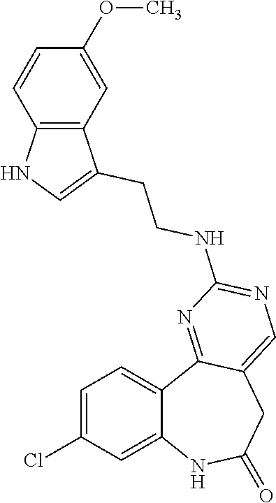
C12=CC(Cl)=CC=C1C1=NC(NCCC3=CNC4=C3C=C(OC)C=C4)=NC=C1CC(=O)N2
